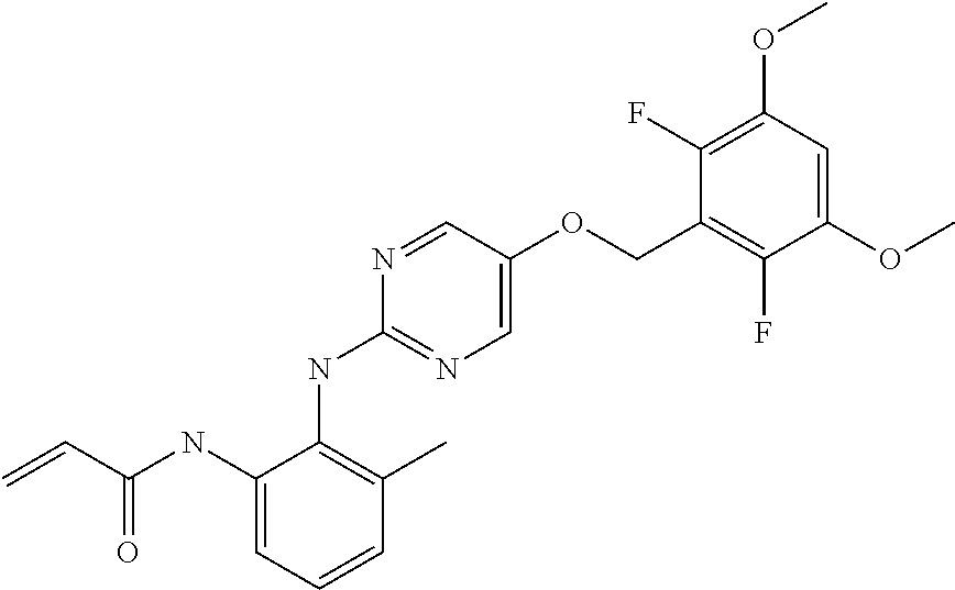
C1(F)=C(OC)C=C(OC)C(F)=C1COC1=CN=C(NC2=C(C)C=CC=C2NC(C=C)=O)N=C1
